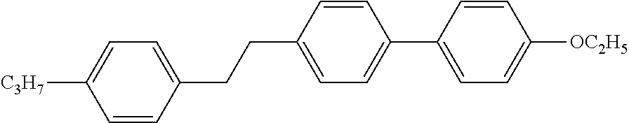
C1(CCC2=CC=C([C3H7])C=C2)=CC=C(C2=CC=C([OC2H5])C=C2)C=C1
